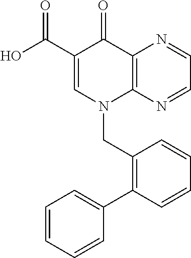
C1(C(O)=O)=CN(CC2=C(C3=CC=CC=C3)C=CC=C2)C2=C(C1=O)N=CC=N2
